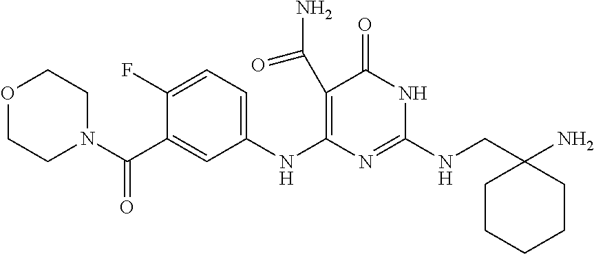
C(NC1=NC(NC2=CC=C(F)C(C(N3CCOCC3)=O)=C2)=C(C(N)=O)C(=O)N1)C1(N)CCCCC1
